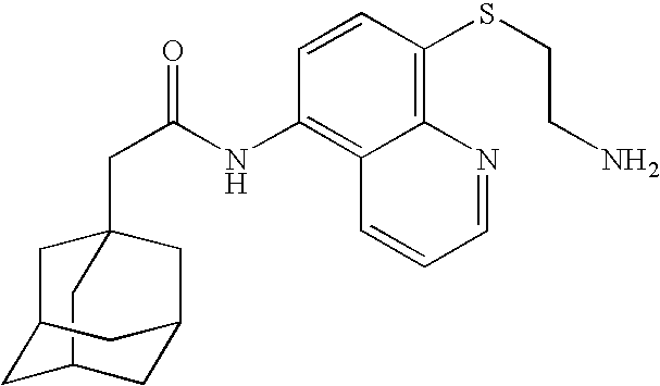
C12(CC(NC3=C4C(=C(SCCN)C=C3)N=CC=C4)=O)CC3CC(C1)CC(C3)C2
